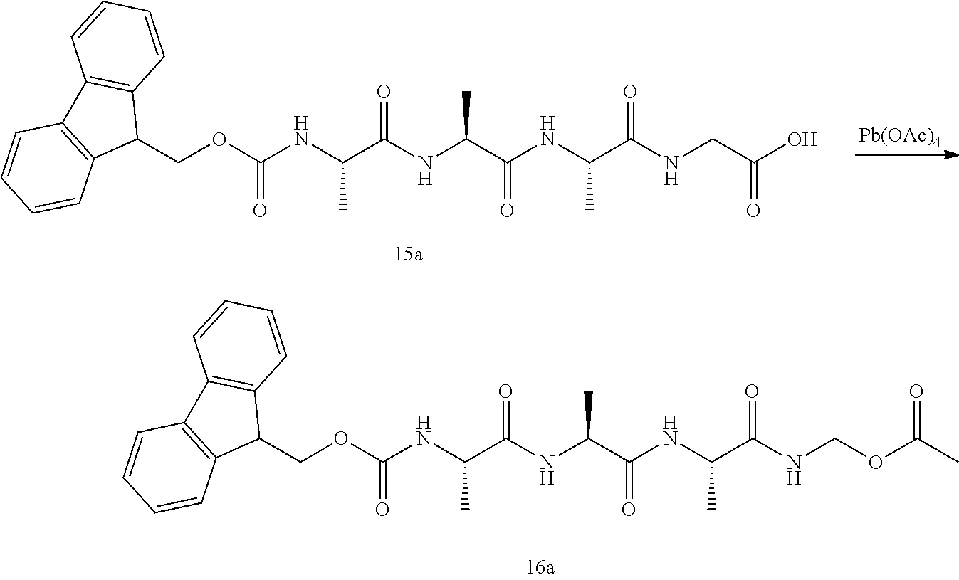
C1(COC(NC(C(NC(C(NC(C(NCOC(C)=O)=O)C)=O)C)=O)C)=O)C2=C(C3=C1C=CC=C3)C=CC=C2.[Pb(OAc)4].C1(COC(NC(C(NC(C(NC(C(NCC(O)=O)=O)C)=O)C)=O)C)=O)C2=C(C3=C1C=CC=C3)C=CC=C2
